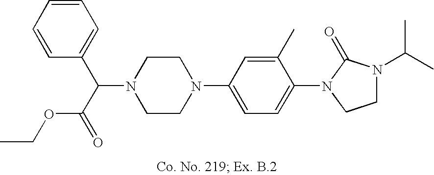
N1(C(C(=O)OCC)C2=CC=CC=C2)CCN(C2=CC=C(N3CCN(C(C)C)C3=O)C(C)=C2)CC1
